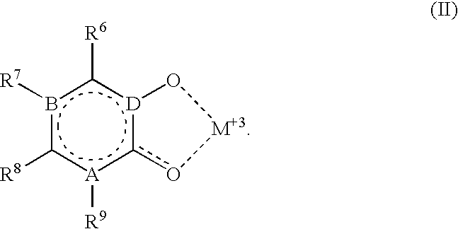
c12[D](c([R6])b([R7])c([R8])[A]1[R9])O[M+3]o2
